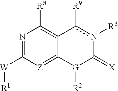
N1=C([W][R1])[Z]=C2C(=C1[R8])c([R9])n([R3])C(=[X])[G]2[R2]
